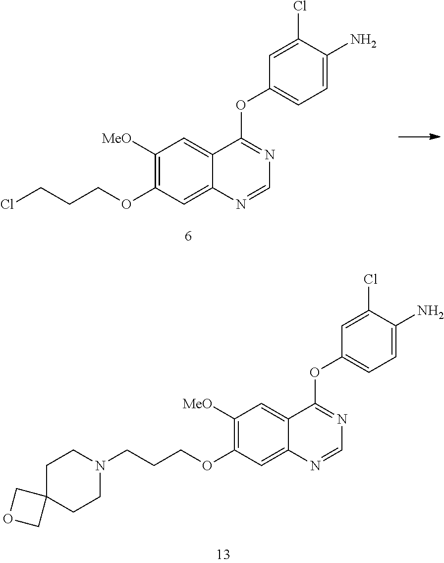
C1([MeO])=C(OCCCCl)C=C2C(=C1)C(OC1=CC=C(N)C(Cl)=C1)=NC=N2.C1([MeO])=C(OCCCN2CCC3(CC2)COC3)C=C2C(=C1)C(OC1=CC=C(N)C(Cl)=C1)=NC=N2
